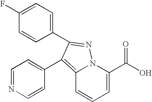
C1(F)=CC=C(C2=NN3C(=C2C2=CC=NC=C2)C=CC=C3C(O)=O)C=C1
